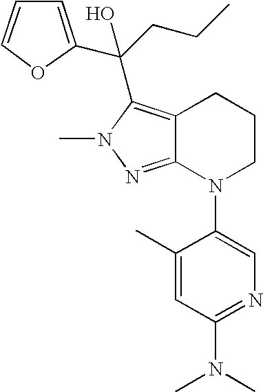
C12=C(C(CCC)(C3=CC=CO3)O)N(C)N=C1N(C1=CN=C(N(C)C)C=C1C)CCC2
